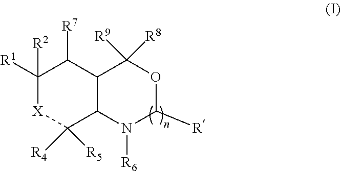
C1([R2])([R1])[X]C([R4])([R5])C2C(C1[R7])C([R9])([R8])OC([R])N2[R6]
